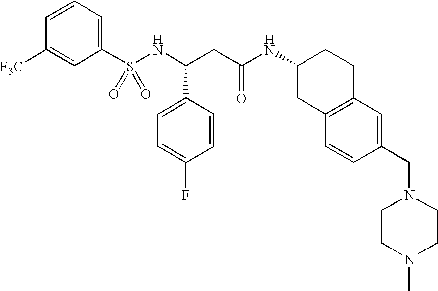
C1([F3C])=CC(S(NC(CC(NC2CC3=C(CC2)C=C(CN2CCN(C)CC2)C=C3)=O)C2=CC=C(F)C=C2)(=O)=O)=CC=C1
